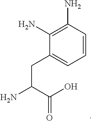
C1=C(CC(C(=O)O)N)C(N)=C(N)C=C1
